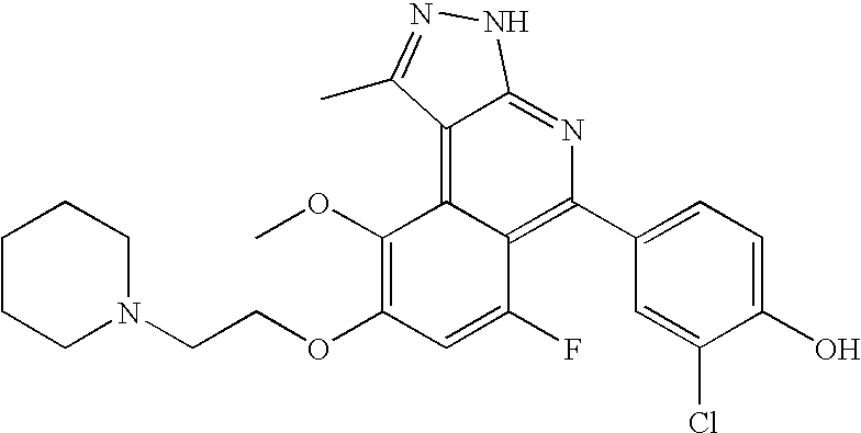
C1CCN(CCOC2=C(OC)C3=C4C(=NC(C5=CC=C(O)C(Cl)=C5)=C3C(F)=C2)NN=C4C)CC1
